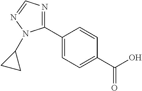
C1(C2=NC=NN2C2CC2)=CC=C(C(O)=O)C=C1
